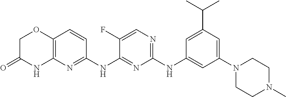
C1(NC2=CC(N3CCN(C)CC3)=CC(C(C)C)=C2)=NC=C(F)C(NC2=NC3=C(C=C2)OCC(=O)N3)=N1
